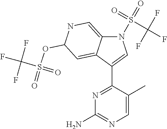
N1(S(=O)(=O)C(F)(F)F)C2=CNC(OS(=O)(C(F)(F)F)=O)C=C2C(C2=NC(N)=NC=C2C)=C1
